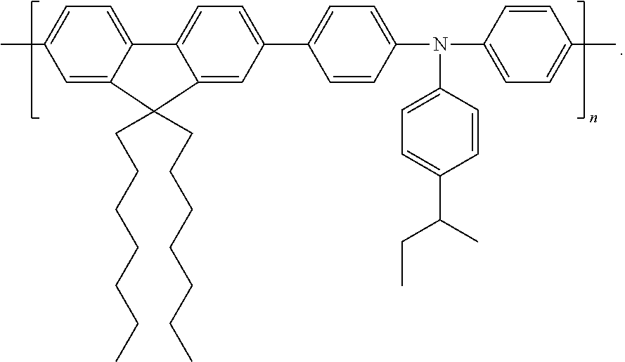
CC1=CC=C2C(=C1)C(CCCCCCC)(CCCCCCC)C1=CC(C3=CC=C(N(C4=CC=C(C)C=C4)C4=CC=C(C(C)CC)C=C4)C=C3)=CC=C21
